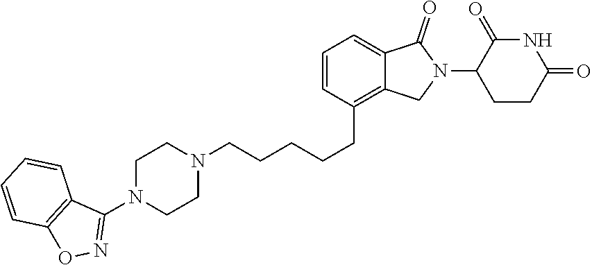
C(CCCCC1=C2C(=CC=C1)C(=O)N(C1CCC(=O)NC1=O)C2)N1CCN(C2=NOC3=C2C=CC=C3)CC1
